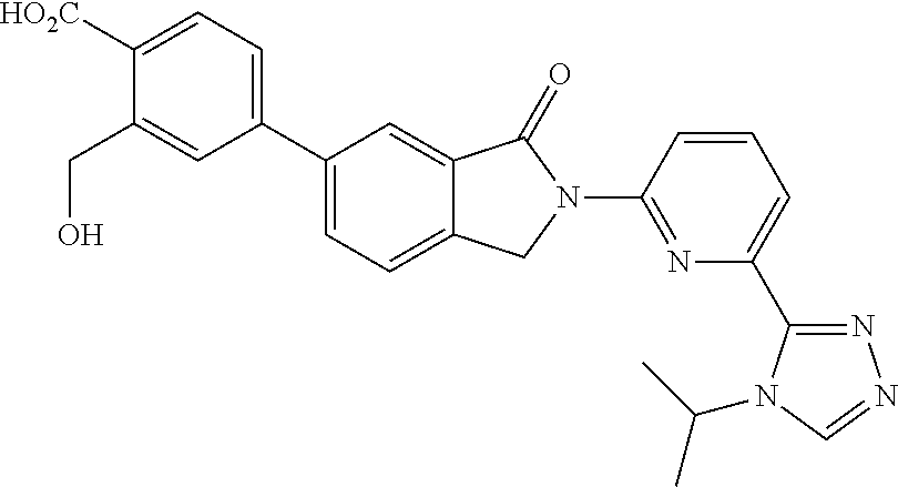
C1([HO2C])=CC=C(C2=CC=C3C(=C2)C(=O)N(C2=NC(C4=NN=CN4C(C)C)=CC=C2)C3)C=C1CO
